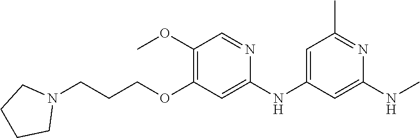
C1(NC)=CC(NC2=CC(OCCCN3CCCC3)=C(OC)C=N2)=CC(C)=N1
